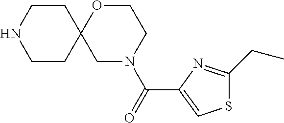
C1CNCCC12CN(C(=O)C1=CSC(CC)=N1)CCO2
